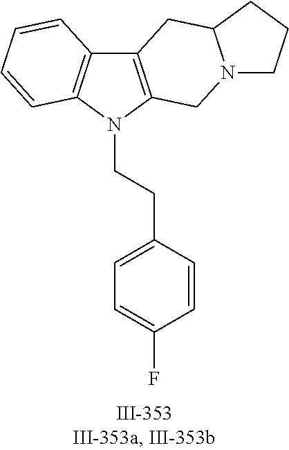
N1(CCC2=CC=C(F)C=C2)C2=C(C3=C1C=CC=C3)CC1N(C2)CCC1
